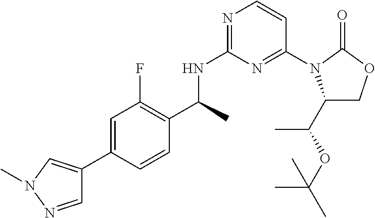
C(C)(NC1=NC=CC(N2C(C(OC(C)(C)C)C)COC2=O)=N1)C1=C(F)C=C(C2=CN(C)N=C2)C=C1
